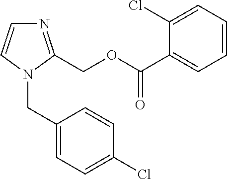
N1=C(COC(C2=CC=CC=C2Cl)=O)N(CC2=CC=C(Cl)C=C2)C=C1
